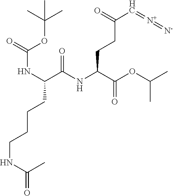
N(C(C(NC(C(OC(C)C)=O)CCC(C=[N+]=[N-])=O)=O)CCCCNC(C)=O)C(OC(C)(C)C)=O
